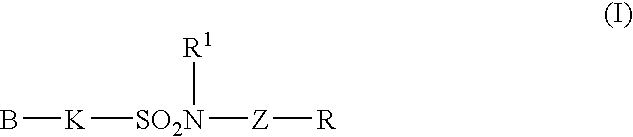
B[K][SO2N]([Z][R])[R1]
